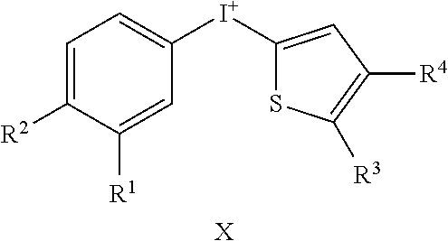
C1=C([R1])C([R2])=CC=C1[I+]C1=CC([R4])=C([R3])S1.[X]
